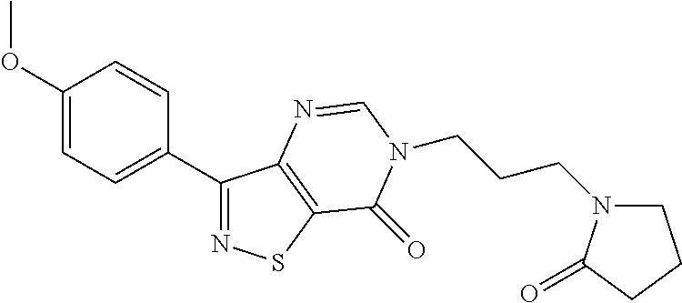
C1(OC)=CC=C(C2=NSC3=C2N=CN(CCCN2CCCC2=O)C3=O)C=C1
